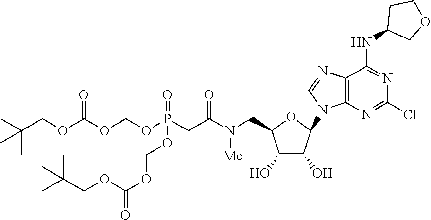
C1(O)C(O)C(N2C3=C(C(NC4COCC4)=NC(Cl)=N3)N=C2)OC1CN(C(CP(OCOC(OCC(C)(C)C)=O)(=O)OCOC(OCC(C)(C)C)=O)=O)[Me]
